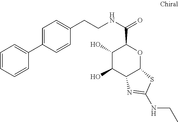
C1(O)C(O)C2C(OC1C(NCCC1=CC=C(C3=CC=CC=C3)C=C1)=O)SC(NCC)=N2
